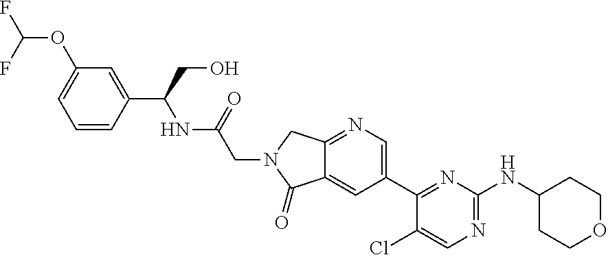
C1(Cl)=CN=C(NC2CCOCC2)N=C1C1=CN=C2C(=C1)C(=O)N(CC(NC(C1=CC(OC(F)F)=CC=C1)CO)=O)C2
